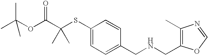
CC(OC(C(SC1=CC=C(CNCC2=C(C)N=CO2)C=C1)(C)C)=O)(C)C
